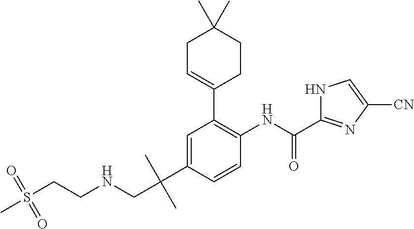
C1=C(C(C)(C)CNCCS(=O)(=O)C)C=CC(NC(C2=NC([CN])=CN2)=O)=C1C1=CCC(C)(C)CC1
